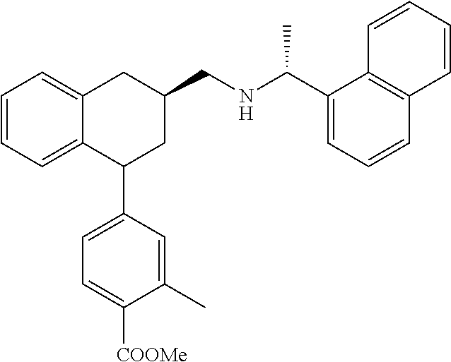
C1=CC=C2C(=C1)CC(CNC(C1=CC=CC3=C1C=CC=C3)C)CC2C1=CC=C([COOMe])C(C)=C1
